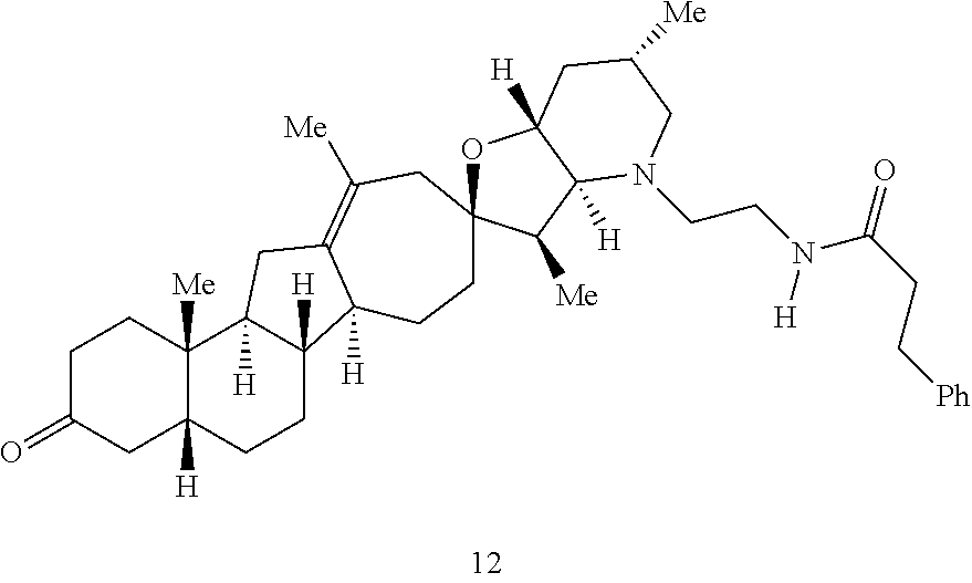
C1C(=O)CC2([H])C([Me])(C1)C1([H])C([H])(CC2)C2([H])C(=C([Me])CC3(CC2)OC2([H])C([H])(C3[Me])N(CCN(C(CC[Ph])=O)[H])CC([Me])C2)C1
